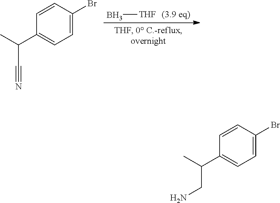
B[THF].C1=C(Br)C=CC(C(C)C#N)=C1.C1=C(Br)C=CC(C(C)CN)=C1
